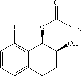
C1=CC=C2C(=C1I)C(OC(N)=O)C(O)CC2
